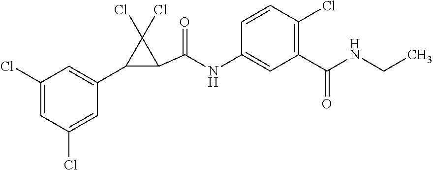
C1(Cl)=CC(Cl)=CC(C2C(C(=O)NC3=CC(C(=O)NCC)=C(Cl)C=C3)C2(Cl)Cl)=C1
